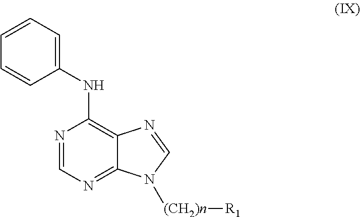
C1(NC2=CC=CC=C2)=C2C(=NC=N1)N([(CH2)n][R1])C=N2
